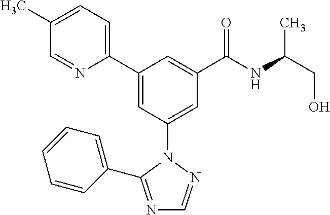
C1(C2=CC(N3N=CN=C3C3=CC=CC=C3)=CC(C(NC(CO)C)=O)=C2)=CC=C(C)C=N1
